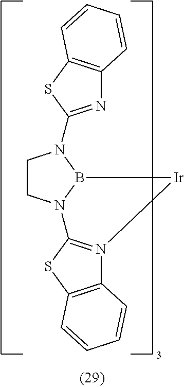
C1CN2B(N1C1=NC3=C(S1)C=CC=C3)[Ir]N1=C2SC2=C1C=CC=C2
